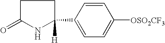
C1C(=O)NC(C2=CC=C([OSO2CF3])C=C2)([H])C1
